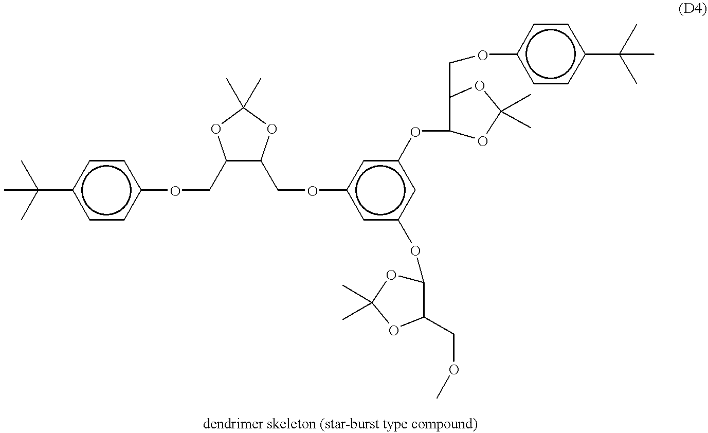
c1(C(C)(C)C)ccc(OCC2C(COc3cc(OC4OC(C)(C)OC4COC)cc(OC4OC(C)(C)OC4COc4ccc(C(C)(C)C)cc4)c3)OC(C)(C)O2)cc1
